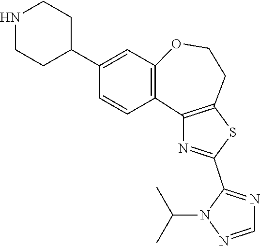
C1=NN(C(C)C)C(C2=NC3=C(S2)CCOC2=C3C=CC(C3CCNCC3)=C2)=N1
